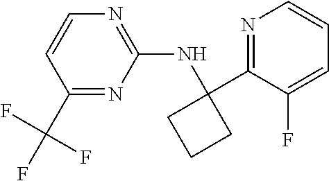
C1(F)=CC=CN=C1C1(NC2=NC=CC(C(F)(F)F)=N2)CCC1
